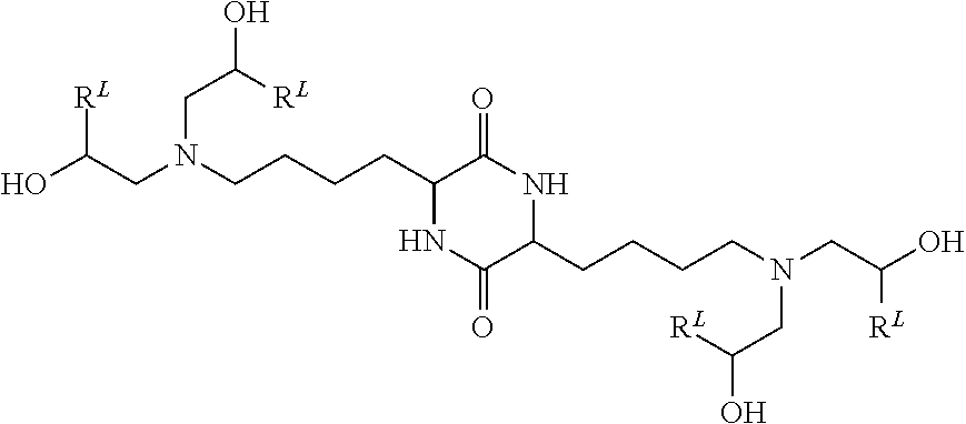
OC(CN(CCCCC1NC(=O)C(CCCCN(CC(O)[RL])CC(O)[RL])NC1=O)CC(O)[RL])[RL]
